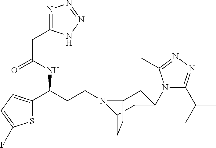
N1(CCC(C2=CC=C(F)S2)NC(CC2=NN=NN2)=O)C2CC(N3C(C(C)C)=NN=C3C)CC1CC2
